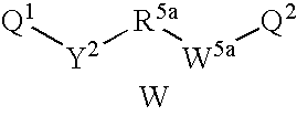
[Q1][Y2][R5a][W5a][Q2].[W]
